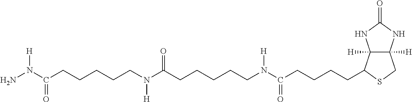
N(C(CCCCC1C2([H])C([H])(CS1)NC(=O)N2)=O)(CCCCCC(N(CCCCCC(N(N)[H])=O)[H])=O)[H]
